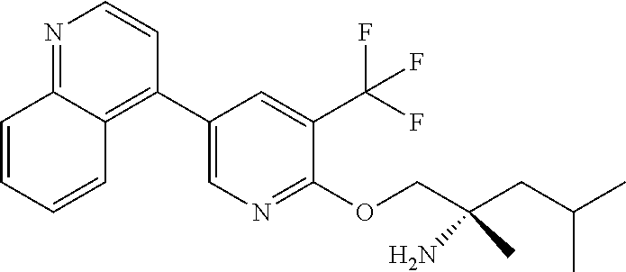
C1=CC=CC2=C(C3=CN=C(OCC(CC(C)C)(C)N)C(C(F)(F)F)=C3)C=CN=C12
